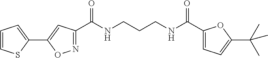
N1=C(C(NCCCNC(=O)C2=CC=C(C(C)(C)C)O2)=O)C=C(C2=CC=CS2)O1
